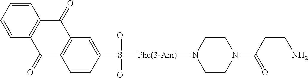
C1=CC=CC2=C1C(=O)C1=C(C2=O)C=CC(S(=O)(=O)[Phe(3-Am)]N2CCN(C(CCN)=O)CC2)=C1
